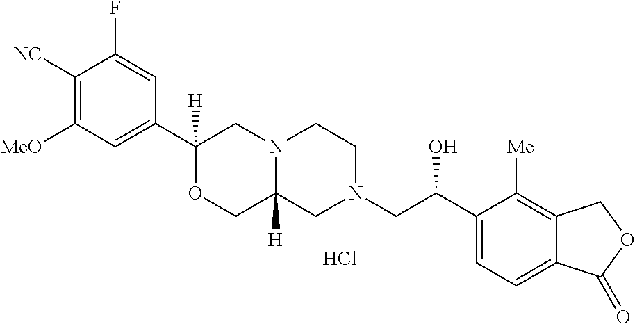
C1([NC])=C([MeO])C=C(C2([H])OCC3([H])N(C2)CCN(CC(C2=CC=C4C(=C2[Me])COC4=O)O)C3)C=C1F.Cl
